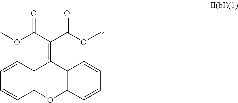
C1(=C(C(OC)=O)C(OC)=O)C2C(OC3C1C=CC=C3)C=CC=C2
